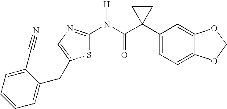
C1(C2(C(N([H])C3=NC=C(CC4=CC=CC=C4C#N)S3)=O)CC2)=CC=C2C(=C1)OCO2
